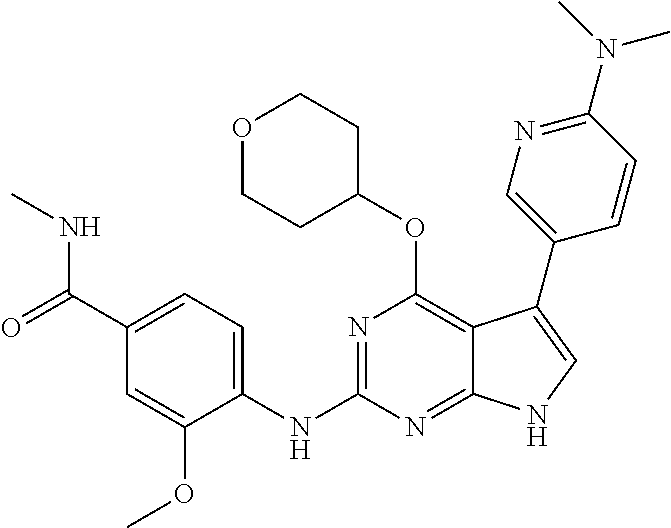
C1(C(=O)NC)=CC=C(NC2=NC(OC3CCOCC3)=C3C(=N2)NC=C3C2=CN=C(N(C)C)C=C2)C(OC)=C1
